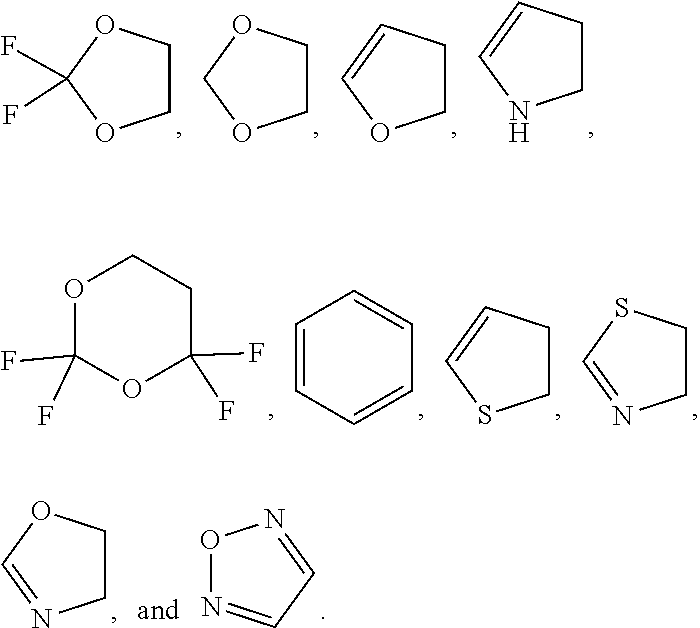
FC1(F)OCCO1.O1COCC1.C1COC=C1.C1CNC=C1.O1C(F)(F)CCOC1(F)F.C1=CC=CC=C1.C1CSC=C1.N1=CSCC1.N1=COCC1.C1=NON=C1
